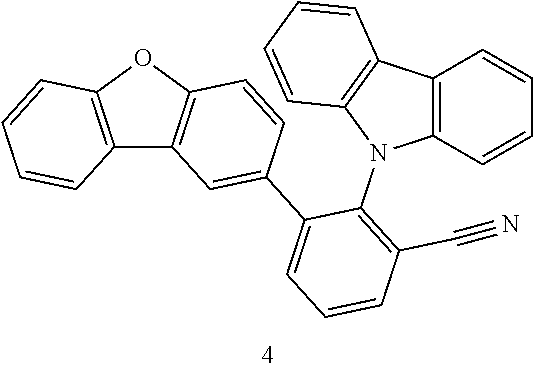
C12=C(OC3=C1C=C(C1=CC=CC(C#N)=C1N1C4=C(C=CC=C4)C4=C1C=CC=C4)C=C3)C=CC=C2
